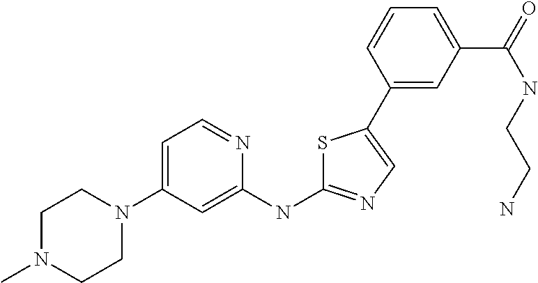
C1N(C)CCN(C2=CC=NC(NC3=NC=C(C4=CC(C(NCCN)=O)=CC=C4)S3)=C2)C1
